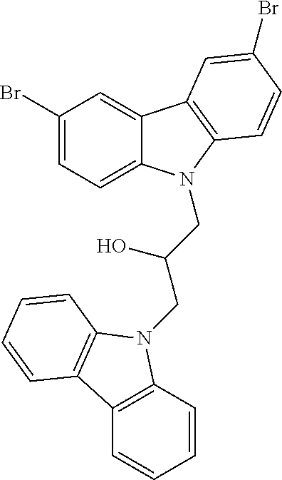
C1(Br)=CC=C2C(=C1)C1=C(N2CC(O)CN2C3=C(C=CC=C3)C3=C2C=CC=C3)C=CC(Br)=C1
